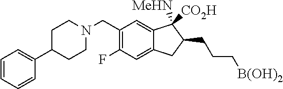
C1(CN2CCC(C3=CC=CC=C3)CC2)=C(F)C=C2C(=C1)C([MeHN])([CO2H])C(CCC[B(OH)2])C2
